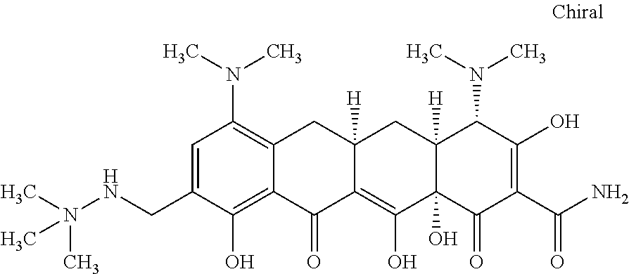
C1=C(CNN(C)(C)C)C(O)=C2C(=C1N(C)C)CC1([H])C(=C(O)C3(O)C([H])(C1)C(N(C)C)C(O)=C(C(N)=O)C3=O)C2=O
